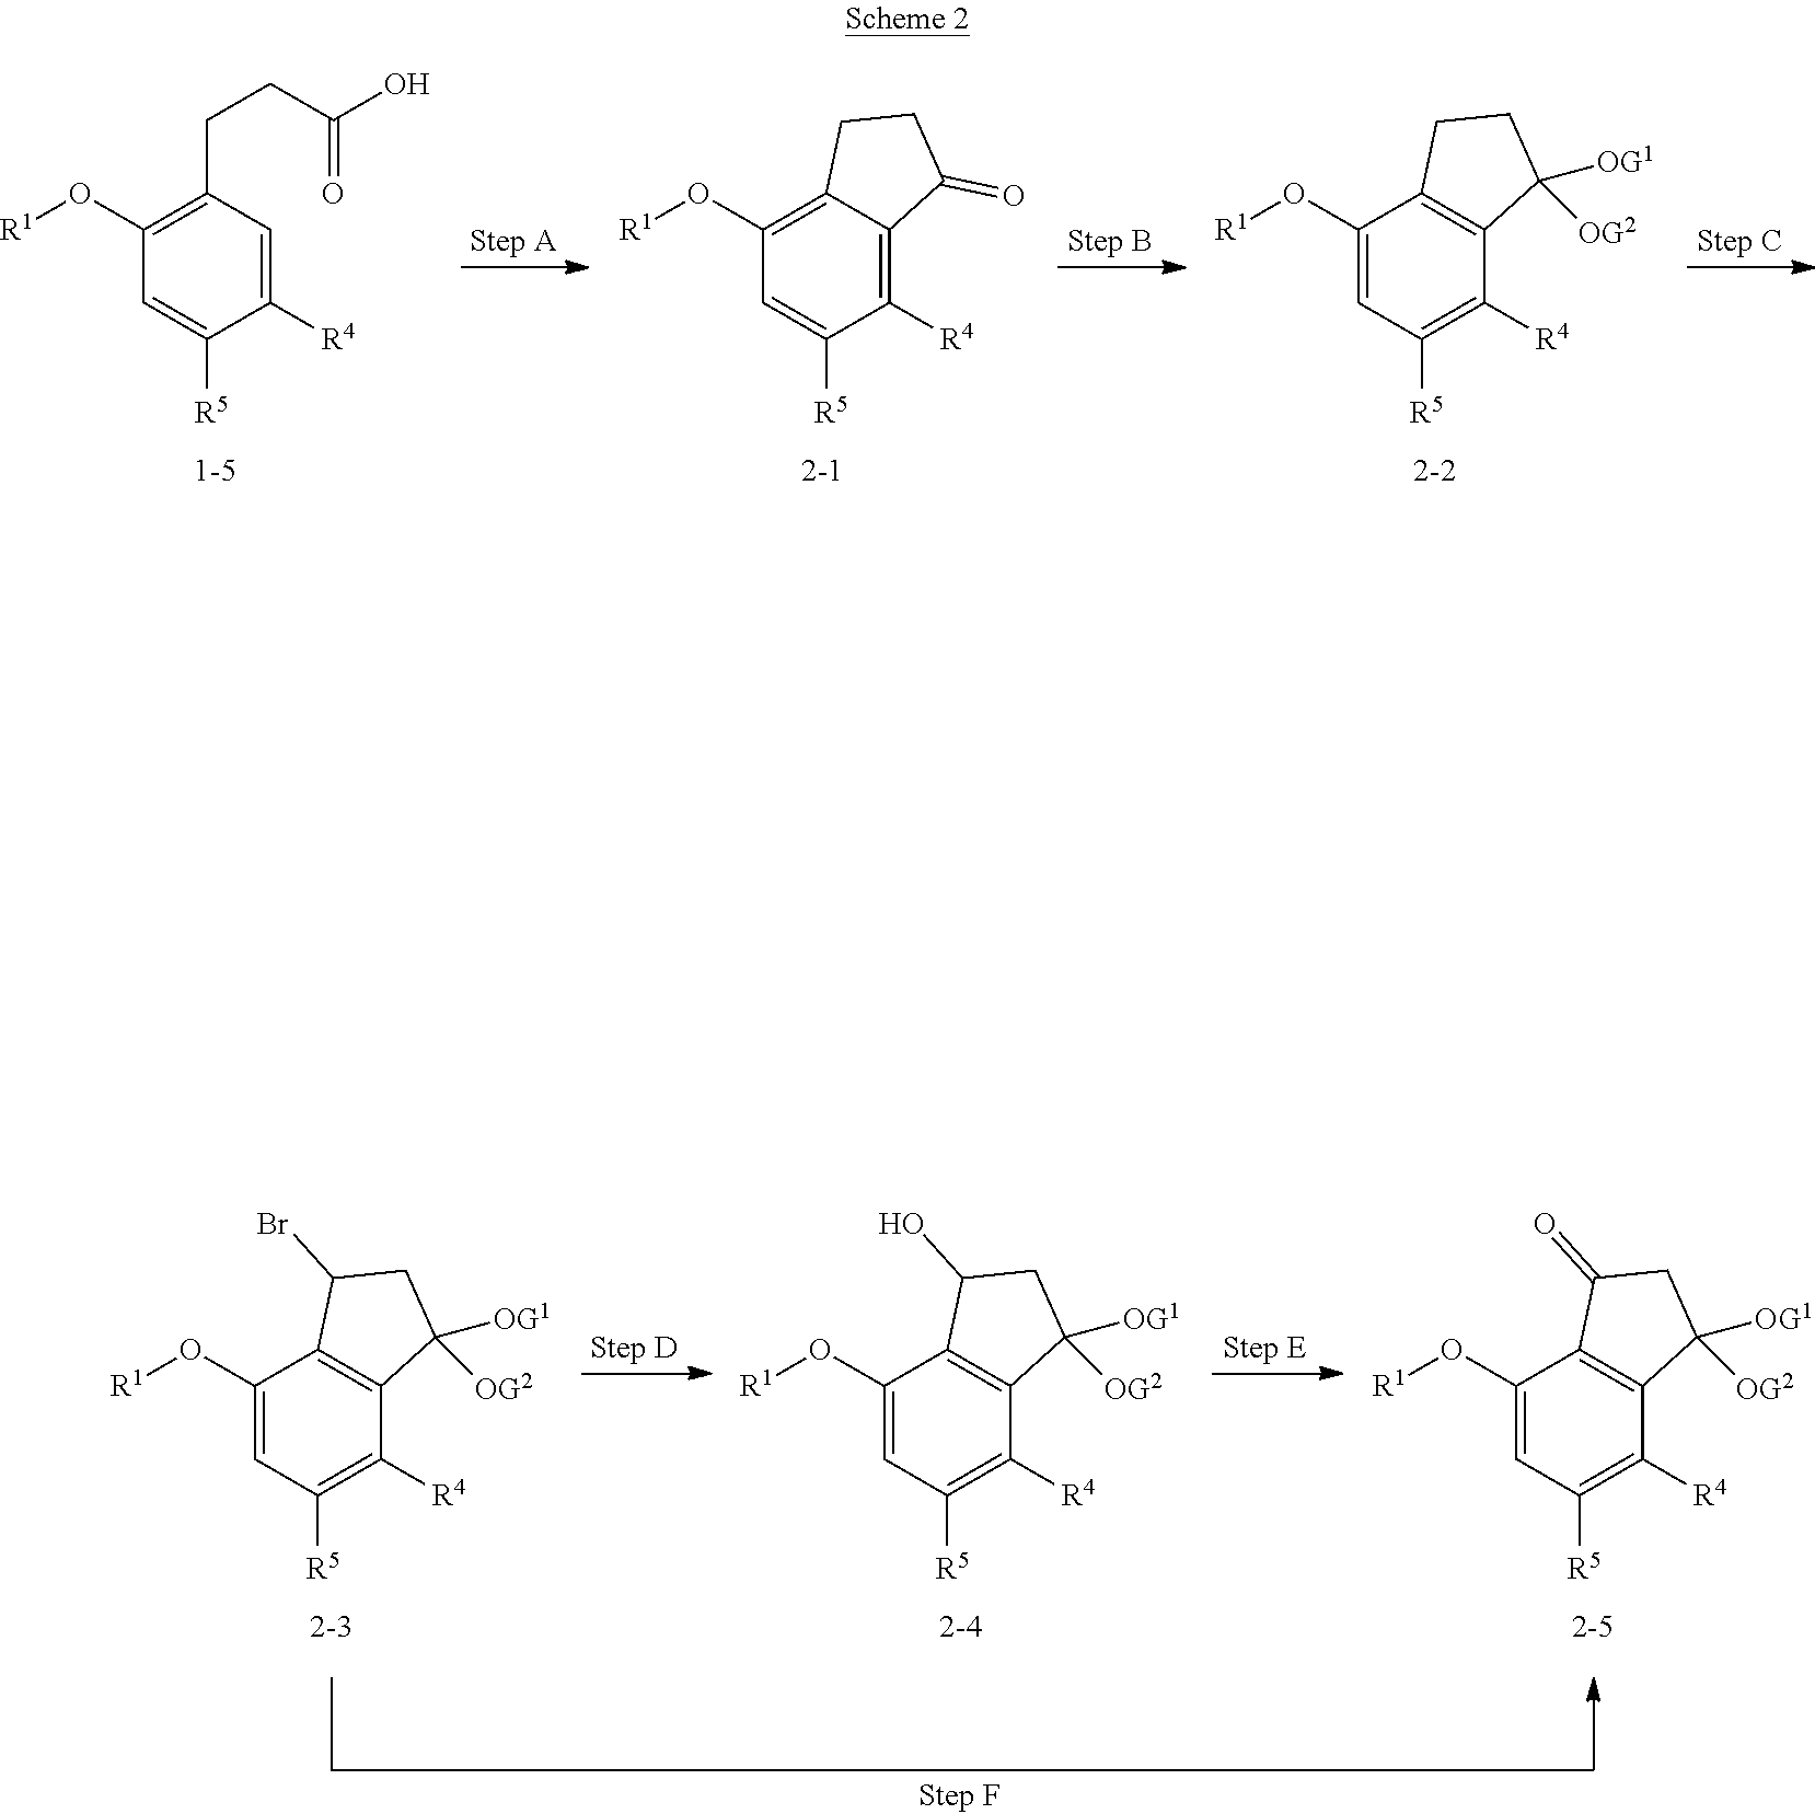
C1([R4])=CC(CCC(O)=O)=C(O[R1])C=C1[R5].C1([R4])=C2C(=C(O[R1])C=C1[R5])CCC2=O.C1([R4])=C([R5])C=C(O[R1])C2=C1C([OG1])([OG2])CC2.C1([R4])=C([R5])C=C(O[R1])C2=C1C([OG1])([OG2])CC2Br.C1([R4])=C([R5])C=C(O[R1])C2=C1C([OG1])([OG2])CC2O.C1([R4])=C([R5])C=C(O[R1])C2=C1C([OG1])([OG2])CC2=O
